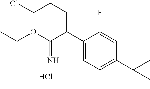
C1(C(C(OCC)=N)CCCCl)=CC=C(C(C)(C)C)C=C1F.Cl
